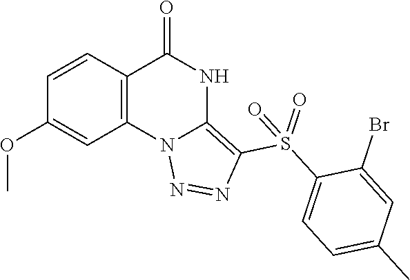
C1(OC)=CC2=C(C=C1)C(=O)NC1=C(S(C3=CC=C(C)C=C3Br)(=O)=O)N=NN21
